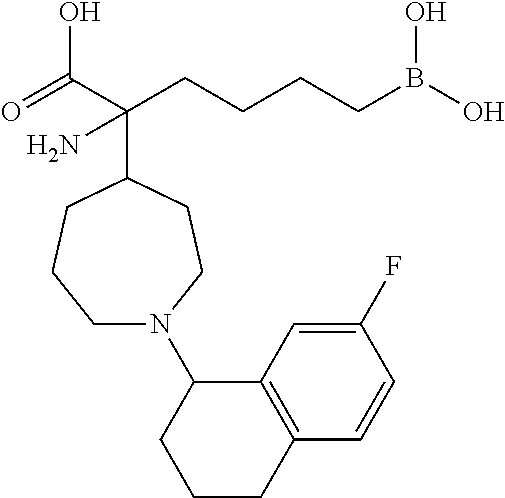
O=C(C(CCCCB(O)O)(N)C1CCCN(C2CCCC3=C2C=C(F)C=C3)CC1)O
